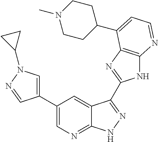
C1(C2=CN(C3CC3)N=C2)=CN=C2C(=C1)C(C1=NC3=C(N1)N=CC=C3C1CCN(C)CC1)=NN2
